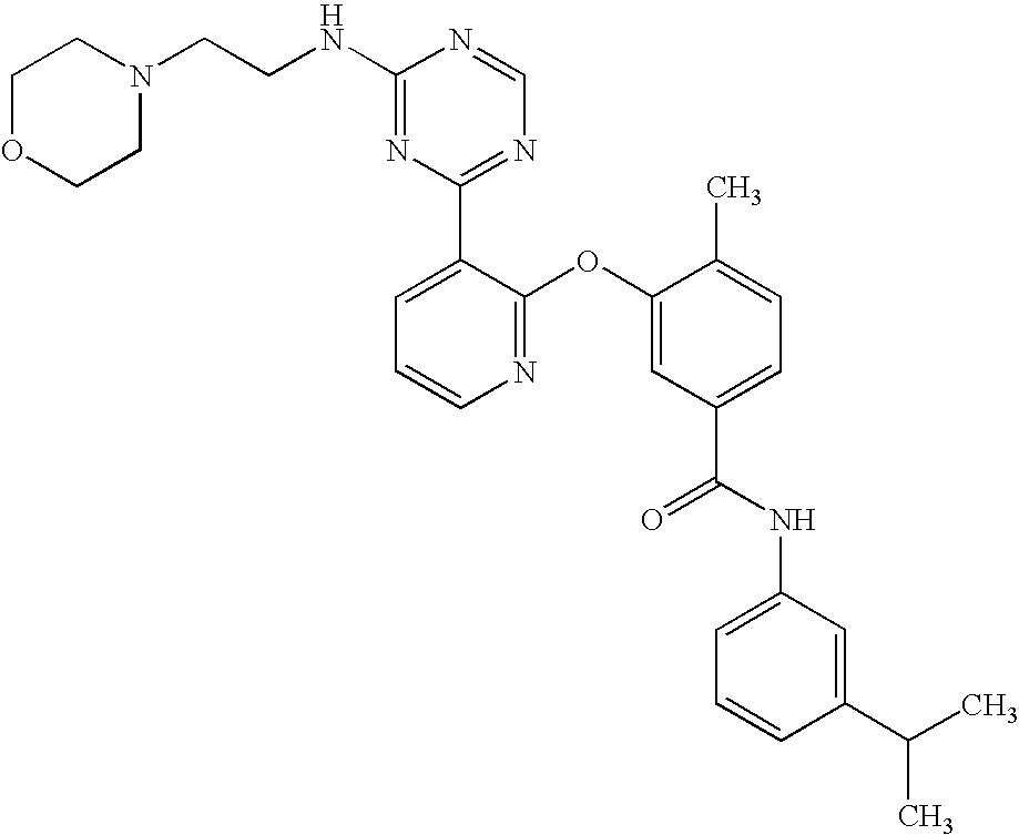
C1(NCCN2CCOCC2)=NC(C2=CC=CN=C2OC2=CC(C(=O)NC3=CC=CC(C(C)C)=C3)=CC=C2C)=NC=N1
